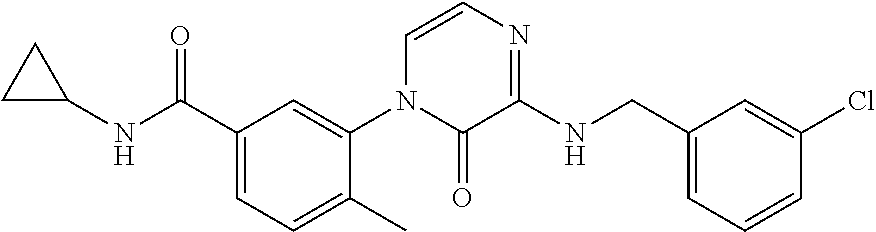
C1C(NC(C2=CC=C(C)C(N3C(=O)C(NCC4=CC=CC(Cl)=C4)=NC=C3)=C2)=O)C1
